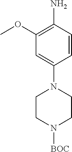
C1(OC)=C(N)C=CC(N2CCN([BOC])CC2)=C1
